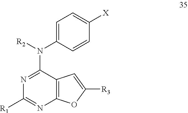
C1([R1])=NC2=C(C(N([R2])C3=CC=C([X])C=C3)=N1)C=C([R3])O2
